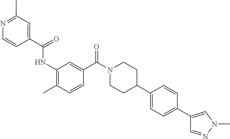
C1(C(=O)NC2=C(C)C=CC(C(N3CCC(C4=CC=C(C5=CN(C)N=C5)C=C4)CC3)=O)=C2)=CC(C)=NC=C1
